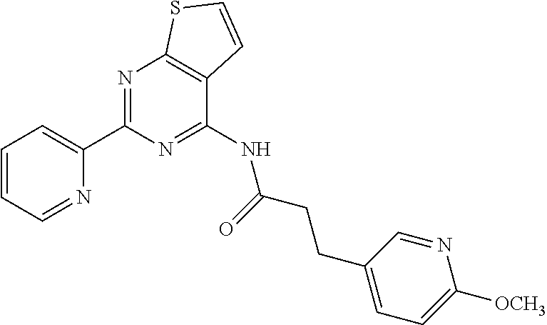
C1(C2=CC=CC=N2)=NC2=C(C(NC(CCC3=CC=C([OCH3])N=C3)=O)=N1)C=CS2
